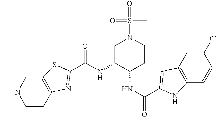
C12=C(CCN(C)C1)N=C(C(NC1C(NC(=O)C3=CC4=C(C=CC(Cl)=C4)N3)CCN(S(=O)(C)=O)C1)=O)S2
